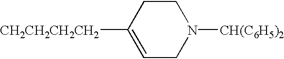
C1=C([CH2CH2CH2CH2])CCN([CH(C6H5)2])C1
